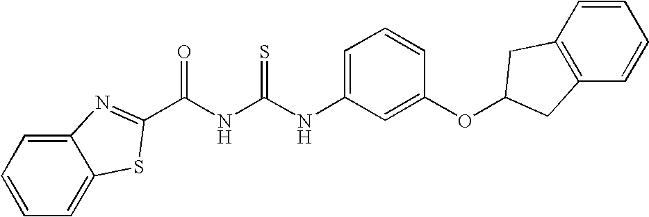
C12=CC=CC=C1SC(C(NC(NC1=CC=CC(OC3CC4=C(C=CC=C4)C3)=C1)=S)=O)=N2
